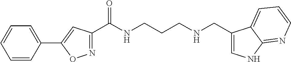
C1=CC(C2=CC(C(NCCCNCC3=CNC4=NC=CC=C34)=O)=NO2)=CC=C1
